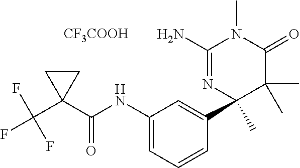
C(C1(C(NC2=CC=CC(C3(C)C(C)(C)C(=O)N(C)C(N)=N3)=C2)=O)CC1)(F)(F)F.[CF3COOH]
